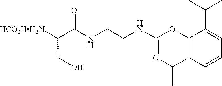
[HCO2HH2N]C(C(NCCNC1=OC(C)C2=C(O1)C(C(C)C)=CC=C2)=O)CO
